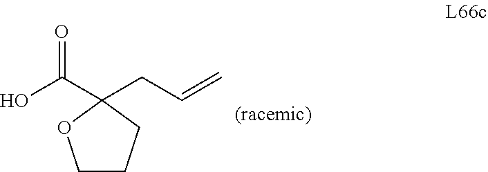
OC(C1(CC=C)OCCC1)=O
